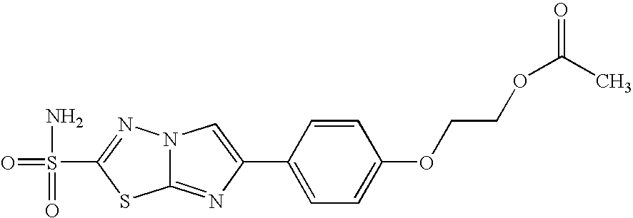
N12C(=NC(C3=CC=C(OCCOC(C)=O)C=C3)=C1)SC(S(=O)(N)=O)=N2
